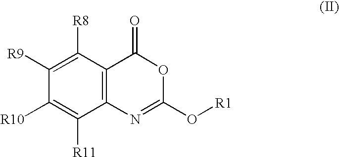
C12=C(C([R8])=C([R9])C([R10])=C1[R11])C(=O)OC(O[R1])=N2
